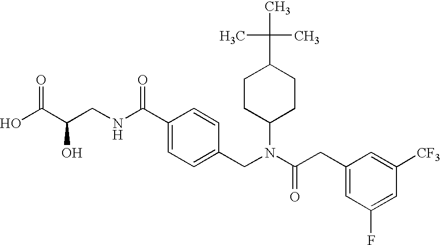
C(C1CCC(N(CC2=CC=C(C(NCC(C(O)=O)O)=O)C=C2)C(CC2=CC(F)=CC([CF3])=C2)=O)CC1)(C)(C)C
